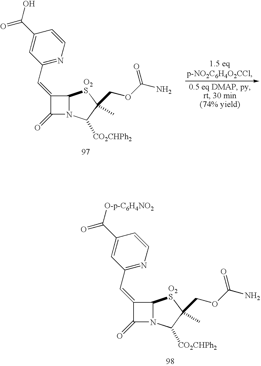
C1(=CC2=NC=CC(C([O-p-C6H4NO2])=O)=C2)C(=O)N2C1[O2S]C(COC(N)=O)(C)C2[CO2CHPh2].C1(=CC2=NC=CC(C(O)=O)=C2)C(=O)N2C1[O2S]C(COC(N)=O)(C)C2[CO2CHPh2]
